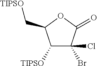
C1([TIPSO])C(Br)(Cl)C(=O)OC1C[TIPSO]
